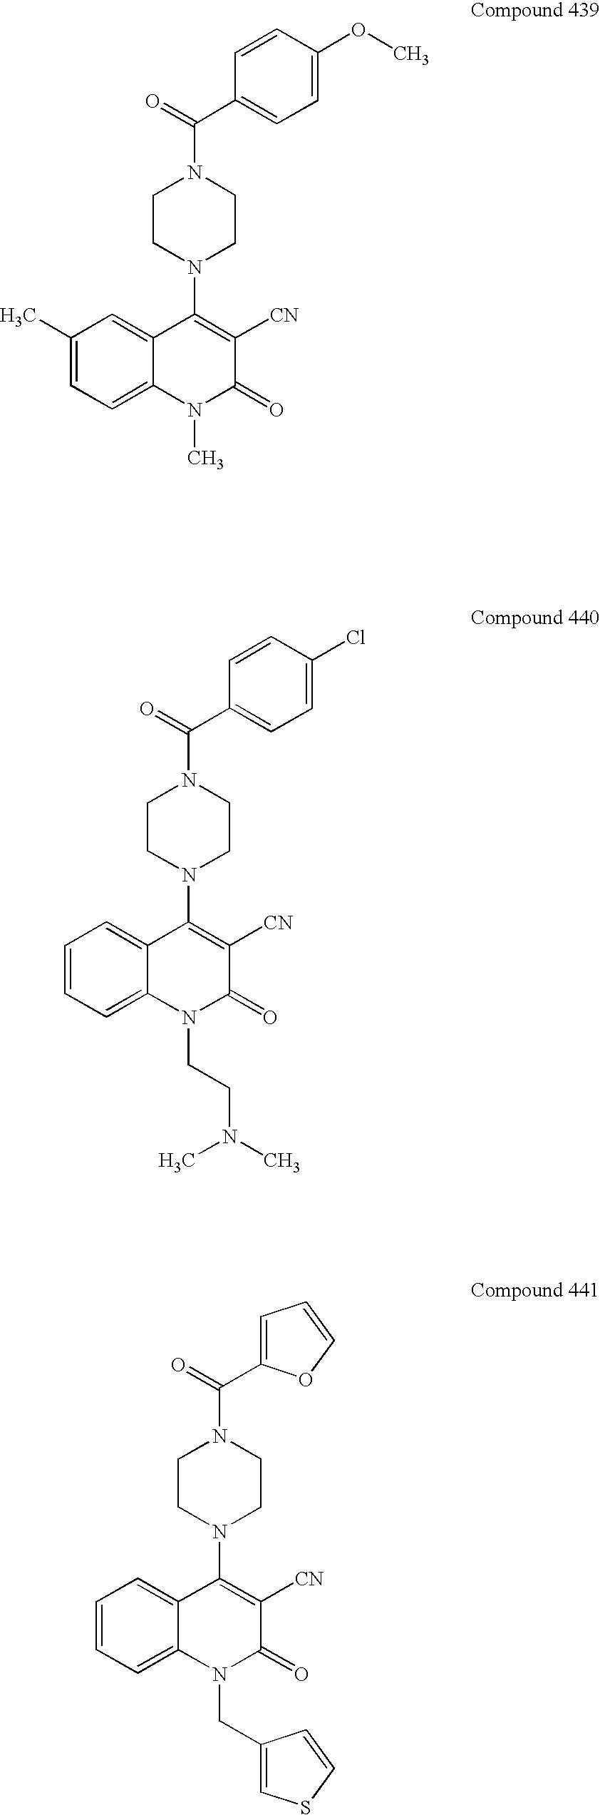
C(=O)(N1CCN(C2=C([CN])C(=O)N(C)C3=CC=C(C)C=C23)CC1)C1=CC=C(OC)C=C1.C(=O)(N1CCN(C2=C([CN])C(=O)N(CCN(C)C)C3=CC=CC=C23)CC1)C1=CC=C(Cl)C=C1.C(=O)(N1CCN(C2=C([CN])C(=O)N(CC3=CSC=C3)C3=CC=CC=C23)CC1)C1=CC=CO1
